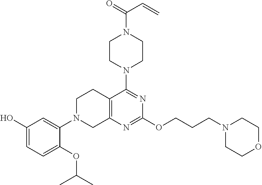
C1(O)=CC=C(OC(C)C)C(N2CC3=C(CC2)C(N2CCN(C(=O)C=C)CC2)=NC(OCCCN2CCOCC2)=N3)=C1
